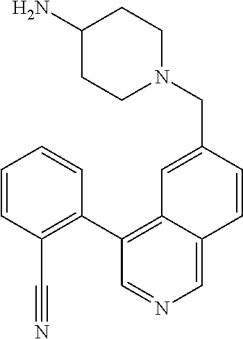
C1(C2=C(C#N)C=CC=C2)=C2C(=CN=C1)C=CC(CN1CCC(N)CC1)=C2
